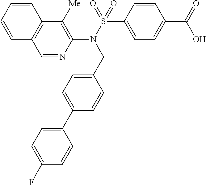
C1(N(S(=O)(C2=CC=C(C(=O)O)C=C2)=O)CC2=CC=C(C3=CC=C(F)C=C3)C=C2)=C([Me])C2=C(C=N1)C=CC=C2
